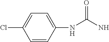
ClC1=CC=C(NC(N)=O)C=C1
